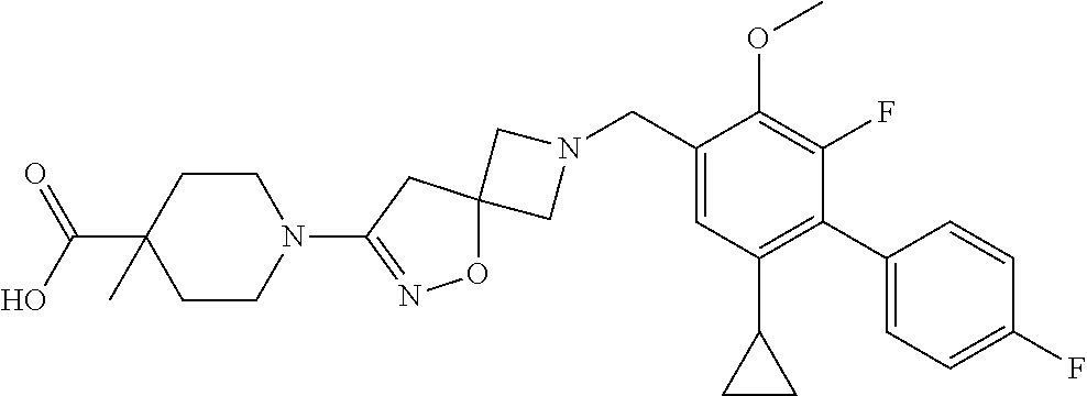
C1N(CC2=CC(C3CC3)=C(C3=CC=C(F)C=C3)C(F)=C2OC)CC12ON=C(N1CCC(C(=O)O)(C)CC1)C2
